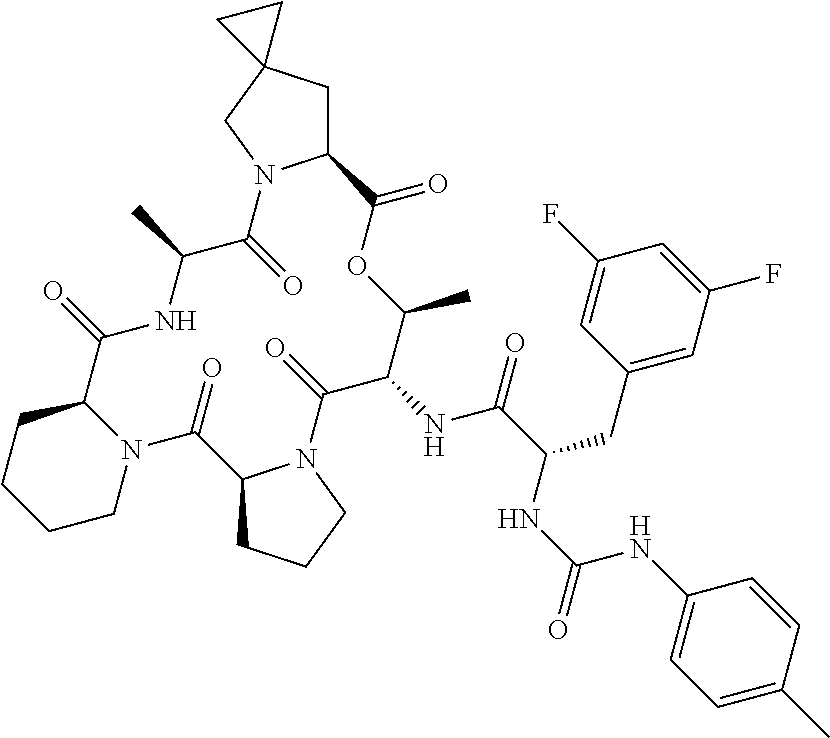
N12C(CCCC1)C(=O)NC(C)C(=O)N1C(CC3(C1)CC3)C(=O)OC(C)C(NC(C(NC(NC1=CC=C(C)C=C1)=O)CC1=CC(F)=CC(F)=C1)=O)C(=O)N1C(C2=O)CCC1
